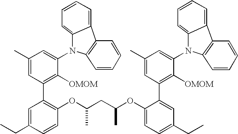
C1(OC(CC(OC2=CC=C(CC)C=C2C2=C([OMOM])C(N3C4=CC=CC=C4C4=C3C=CC=C4)=CC(C)=C2)C)C)=C(C2=C([OMOM])C(N3C4=CC=CC=C4C4=C3C=CC=C4)=CC(C)=C2)C=C(CC)C=C1
